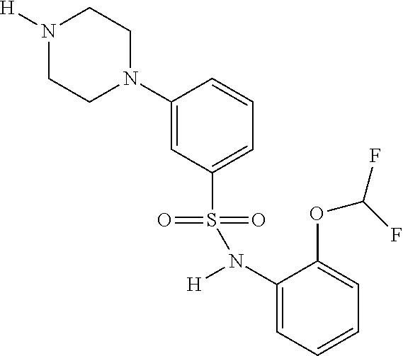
N1([H])CCN(C2=CC(S(=O)(=O)N(C3=CC=CC=C3OC(F)F)[H])=CC=C2)CC1
